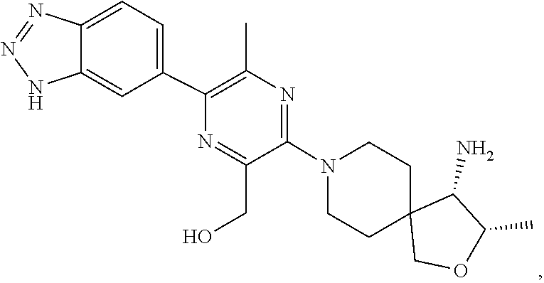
C1CN(C2=NC(C)=C(C3=CC=C4C(=C3)NN=N4)N=C2CO)CCC12COC(C)C2N
